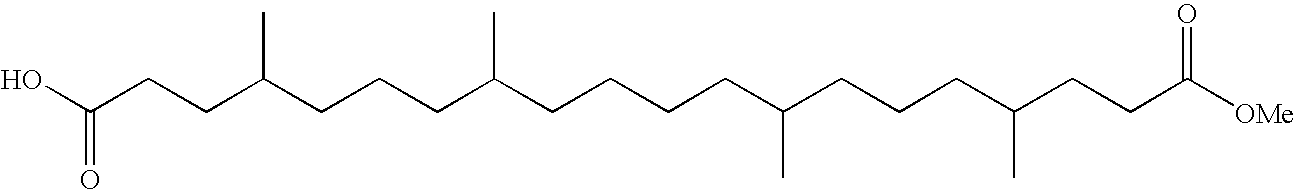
OC(=O)CCC(CCCC(CCCCC(CCCC(CCC(=O)[OMe])C)C)C)C
